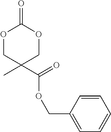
O1CC(C)(C(=O)OCC2=CC=CC=C2)COC1=O
